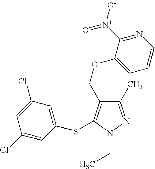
C1(C)=NN(CC)C(SC2=CC(Cl)=CC(Cl)=C2)=C1COC1=CC=CN=C1[N+](=O)[O-]
